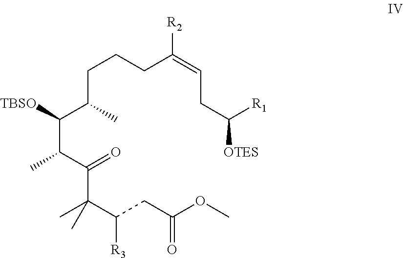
C(C([TBSO])C(CCCC([R2])=CCC([R1])[OTES])C)(C(C(C(CC(OC)=O)[R3])(C)C)=O)C
